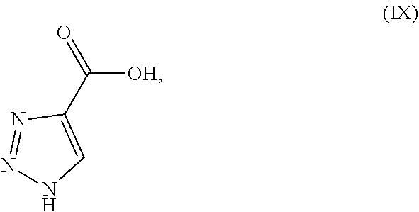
[OH]C(=O)C1=CNN=N1
